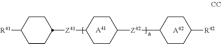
C1([Z41]C2CCC([R41])CC2)CCC([Z42]C2CCC([R42])CC2)CC1.[A41].[A42]
